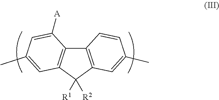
C12=C(C([R1])([R2])C3=C1C([A])=CC(C)=C3)C=C(C)C=C2
